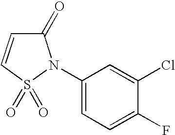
C1(N2C(=O)C=CS2(=O)=O)=CC=C(F)C(Cl)=C1
